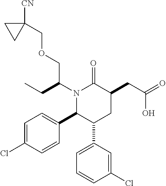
N1(C(CC)COCC2([CN])CC2)C(C2=CC=C(Cl)C=C2)C(C2=CC=CC(Cl)=C2)CC(CC(=O)O)C1=O
